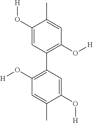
C1(C2=C(O[H])C=C(C)C(O[H])=C2)=C(O[H])C=C(C)C(O[H])=C1
